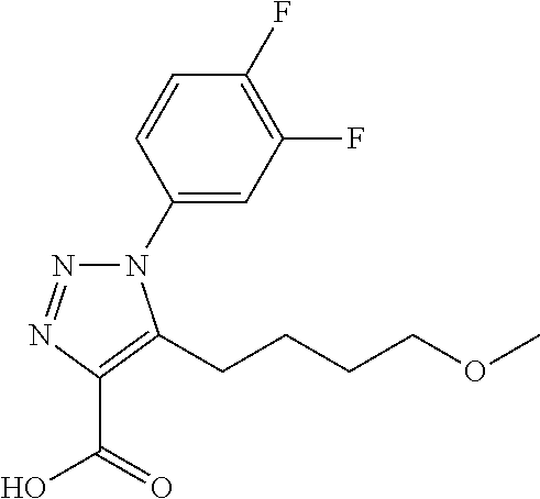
N1(C2=CC(F)=C(F)C=C2)N=NC(C(=O)O)=C1CCCCOC
